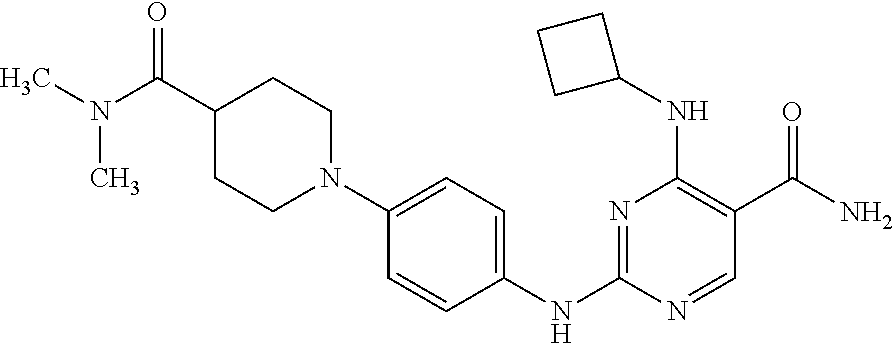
N1=C(NC2=CC=C(N3CCC(C(N(C)C)=O)CC3)C=C2)N=CC(C(N)=O)=C1NC1CCC1
